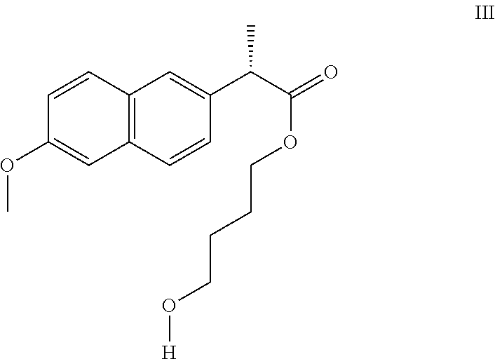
C12=C(C=CC(C(C(=O)OCCCCO[H])C)=C1)C=C(OC)C=C2
